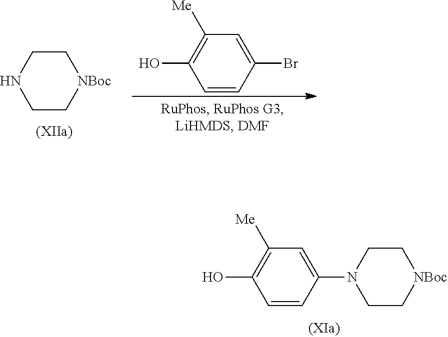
N1CC[NBoc]CC1.C1(Br)=CC([Me])=C(O)C=C1.C1(N2CC[NBoc]CC2)=CC([Me])=C(O)C=C1
